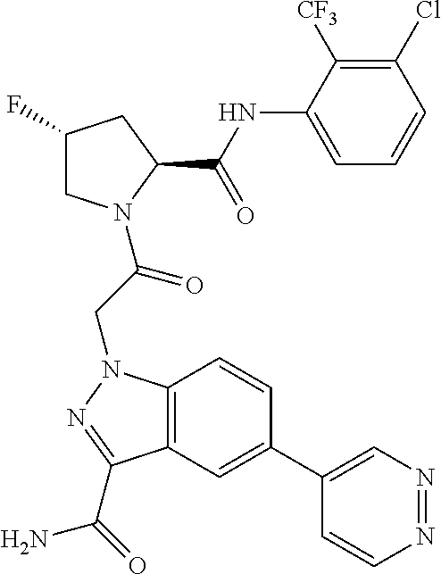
C1(C2=CC3=C(C=C2)N(CC(=O)N2CC(F)CC2C(NC2=CC=CC(Cl)=C2[CF3])=O)N=C3C(=O)N)=CN=NC=C1
